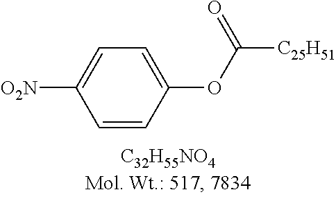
C1=CC(OC([C25H51])=O)=CC=C1[O2N]
